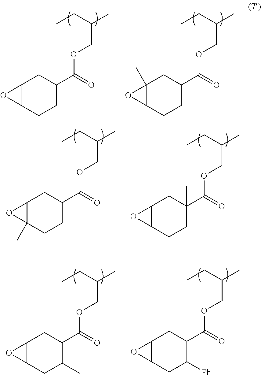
C12(C)C(CCC(C(=O)OCC(C)CC)C1)O2.C12C(CCC(C(=O)OCC(C)CC)C1)O2.C12C(C)(CCC(C(=O)OCC(C)CC)C1)O2.C12C(CCC(C(=O)OCC(C)CC)(C)C1)O2.C12C(CC(C)C(C(=O)OCC(C)CC)C1)O2.C12C(CC([Ph])C(C(=O)OCC(C)CC)C1)O2
